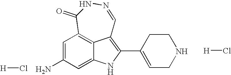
C1=C(N)C=C2NC(C3=CCNCC3)=C3C2=C1C(=O)NN=C3.[H]Cl.[H]Cl
